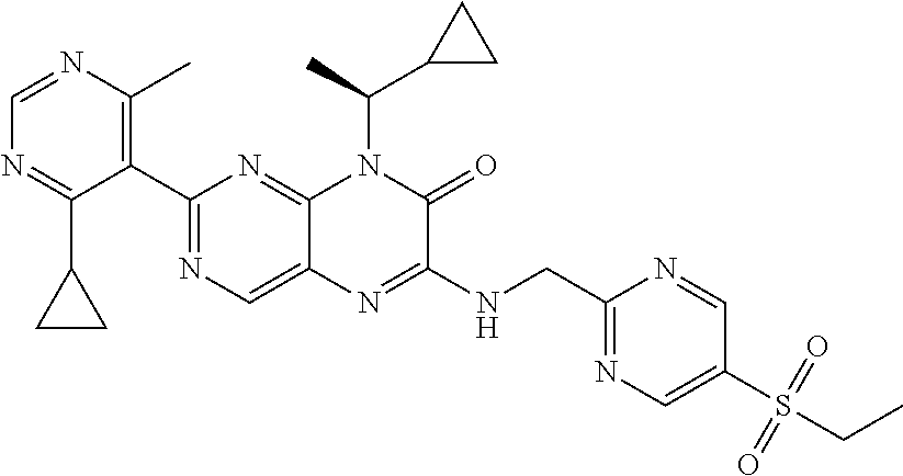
C1(C2=NC=C3C(=N2)N(C(C2CC2)C)C(=O)C(NCC2=NC=C(S(CC)(=O)=O)C=N2)=N3)=C(C)N=CN=C1C1CC1
